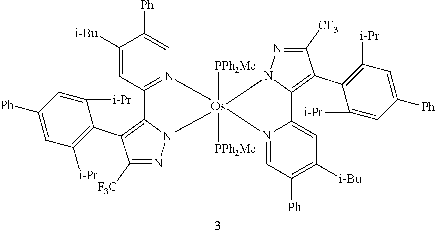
C1=N2C(=CC([i-Bu])=C1[Ph])C1=C(C3=C([i-Pr])C=C([Ph])C=C3[i-Pr])C([CF3])=NN1[Os]21([PPh2Me])([PPh2Me])N2C(=C(C3=C([i-Pr])C=C([Ph])C=C3[i-Pr])C([F3C])=N2)C2=N1C=C([Ph])C([i-Bu])=C2
